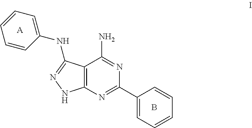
C1(C2=NC3=C(C(N)=N2)C(NC2=CC=CC=C2)=NN3)=CC=CC=C1.[A].B
